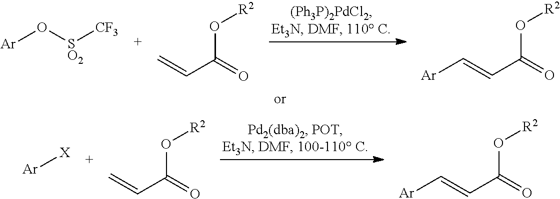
[Ar][X].O(C(=O)C=C)[R2].O(C(C=C[Ar])=O)[R2].[Ar]O[SO2][CF3].O(C(=O)C=C)[R2].O(C(C=C[Ar])=O)[R2]
